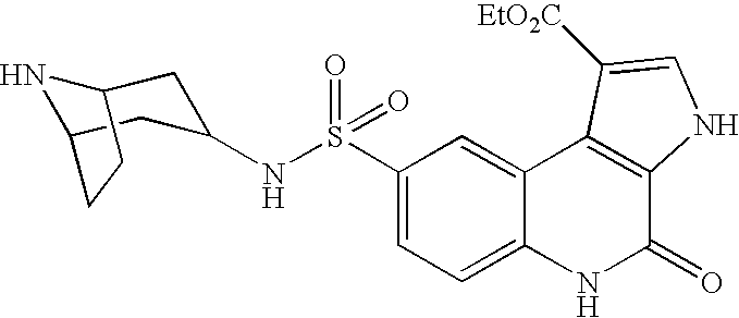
N(S(C1=CC=C2C(=C1)C1=C(C(=O)N2)NC=C1[EtO2C])(=O)=O)C1CC2NC(C1)CC2
